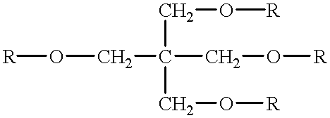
[R]OCC(CO[R])(CO[R])CO[R]
